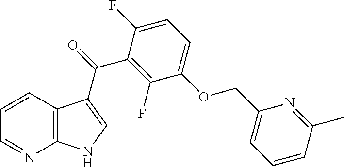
C12=C(C=CC=N1)C(C(=O)C1=C(F)C(OCC3=CC=CC(C)=N3)=CC=C1F)=CN2
